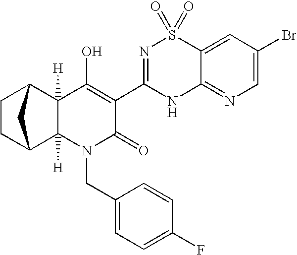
C12([H])C3CCC(C1([H])N(CC1=CC=C(F)C=C1)C(=O)C(C1=NS(=O)(=O)C4=CC(Br)=CN=C4N1)=C2O)C3
